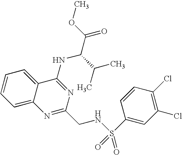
C12=CC=CC=C1C(NC(C(=O)OC)C(C)C)=NC(CNS(=O)(C1=CC(Cl)=C(Cl)C=C1)=O)=N2
